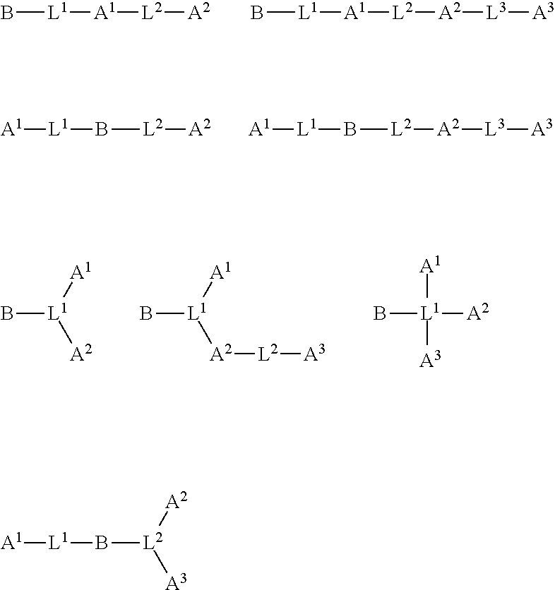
B[L1][A1][L2][A2].B[L1][A1][L2][A2][L3][A3].[A1][L1]B[L2][A2].[A1][L1]B[L2][A2][L3][A3].B[L1]([A1])[A2].B[L1]([A1])[A2][L2][A3].[A1][L1]([A3])([A2])B.B([L2]([A2])[A3])[L1][A1]
